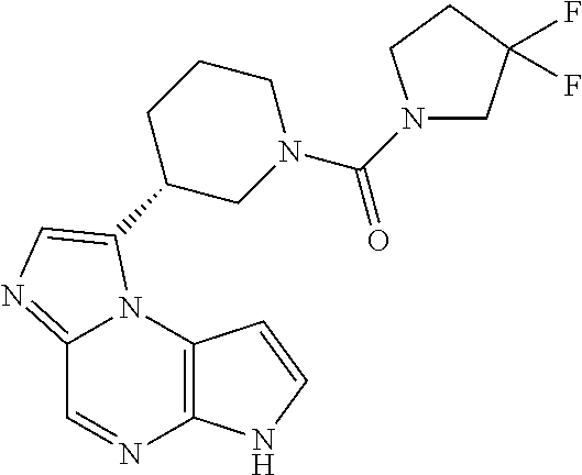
C12=NC=C(C3CN(C(N4CC(F)(F)CC4)=O)CCC3)N1C1=C(N=C2)NC=C1
